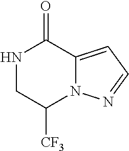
N1CC([CF3])N2C(=CC=N2)C1=O
